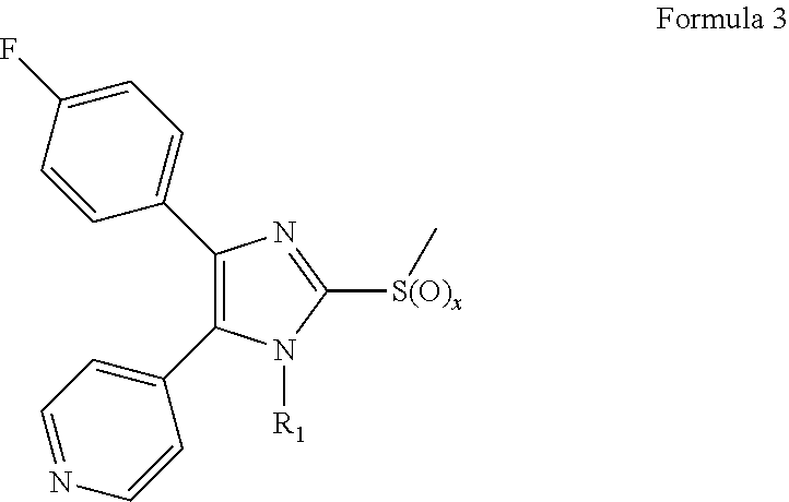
C1(C2=CC=C(F)C=C2)=C(C2=CC=NC=C2)N([R1])C([S(O)x]C)=N1
